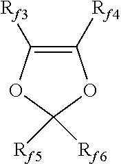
C1([Rf3])=C([Rf4])OC([Rf5])([Rf6])O1
